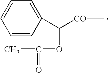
C1=CC(C([CO]C)OC(=O)C)=CC=C1
